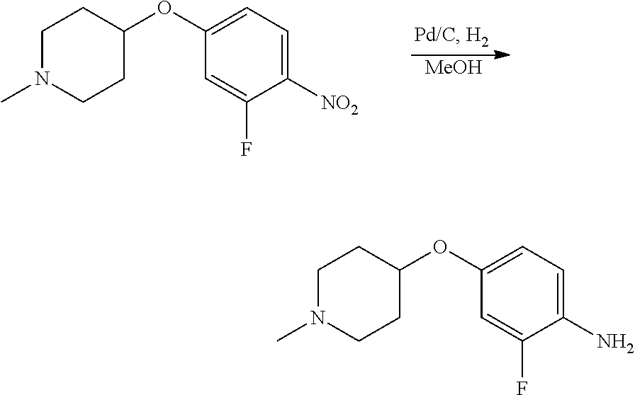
[MeOH].C1N(C)CCC(OC2=CC=C([NO2])C(F)=C2)C1.C1N(C)CCC(OC2=CC=C(N)C(F)=C2)C1
